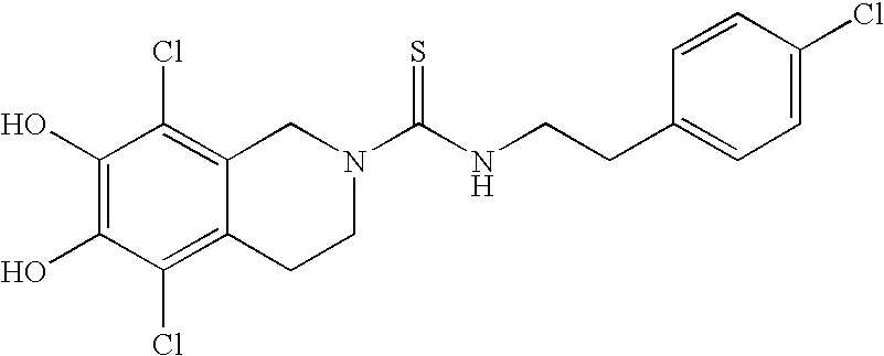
C1(O)=C(O)C(Cl)=C2C(=C1Cl)CN(C(NCCC1=CC=C(Cl)C=C1)=S)CC2
